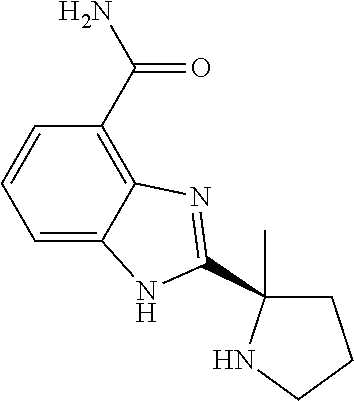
C1=C2C(=C(C(N)=O)C=C1)N=C(C1(C)CCCN1)N2
